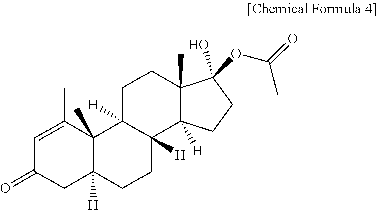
C1=C(C)C2(C)C([H])(CC1=O)CCC1([H])C2([H])CCC2(C)C1([H])CCC2(O)OC(C)=O
